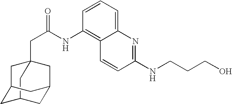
C12(CC(=O)NC3=C4C(=CC=C3)N=C(NCCCO)C=C4)CC3CC(C1)CC(C3)C2
